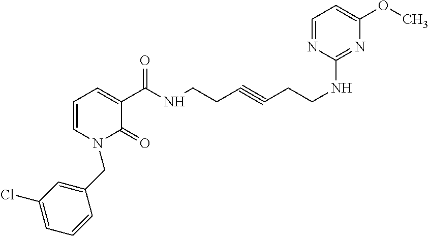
C1=CN(CC2=CC(Cl)=CC=C2)C(=O)C(C(NCCC#CCCNC2=NC(OC)=CC=N2)=O)=C1
